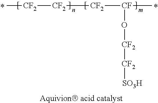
C[CF2][CF2][CF2][CF](C)O[CF2][CF2][SO3H]
